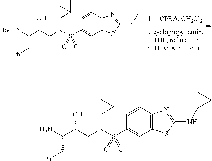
[Ph]CC(N)C(CN(CC(C)C)S(C1=CC2=C(C=C1)N=C(NC1CC1)S2)(=O)=O)O.[Ph]CC([BocHN])C(CN(CC(C)C)S(C1=CC2=C(C=C1)N=C(SC)O2)(=O)=O)O
